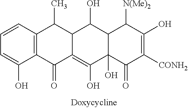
C1=CC=C(O)C2=C1C(C)C1C(=C(O)C3(O)C(C1O)C([N(Me)2])C(O)=C([CONH2])C3=O)C2=O
